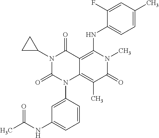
N1(C2CC2)C(=O)N(C2=CC(NC(=O)C)=CC=C2)C2=C(C)C(=O)N(C)C(NC3=CC=C(C)C=C3F)=C2C1=O
